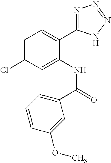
C1=C(Cl)C=C(NC(=O)C2=CC=CC(OC)=C2)C(C2=NN=NN2)=C1
